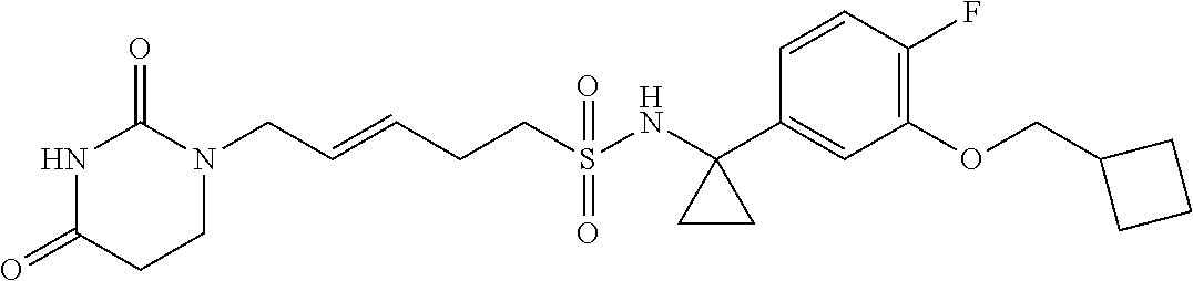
C(=CCCS(NC1(C2=CC(OCC3CCC3)=C(F)C=C2)CC1)(=O)=O)CN1C(=O)NC(=O)CC1
